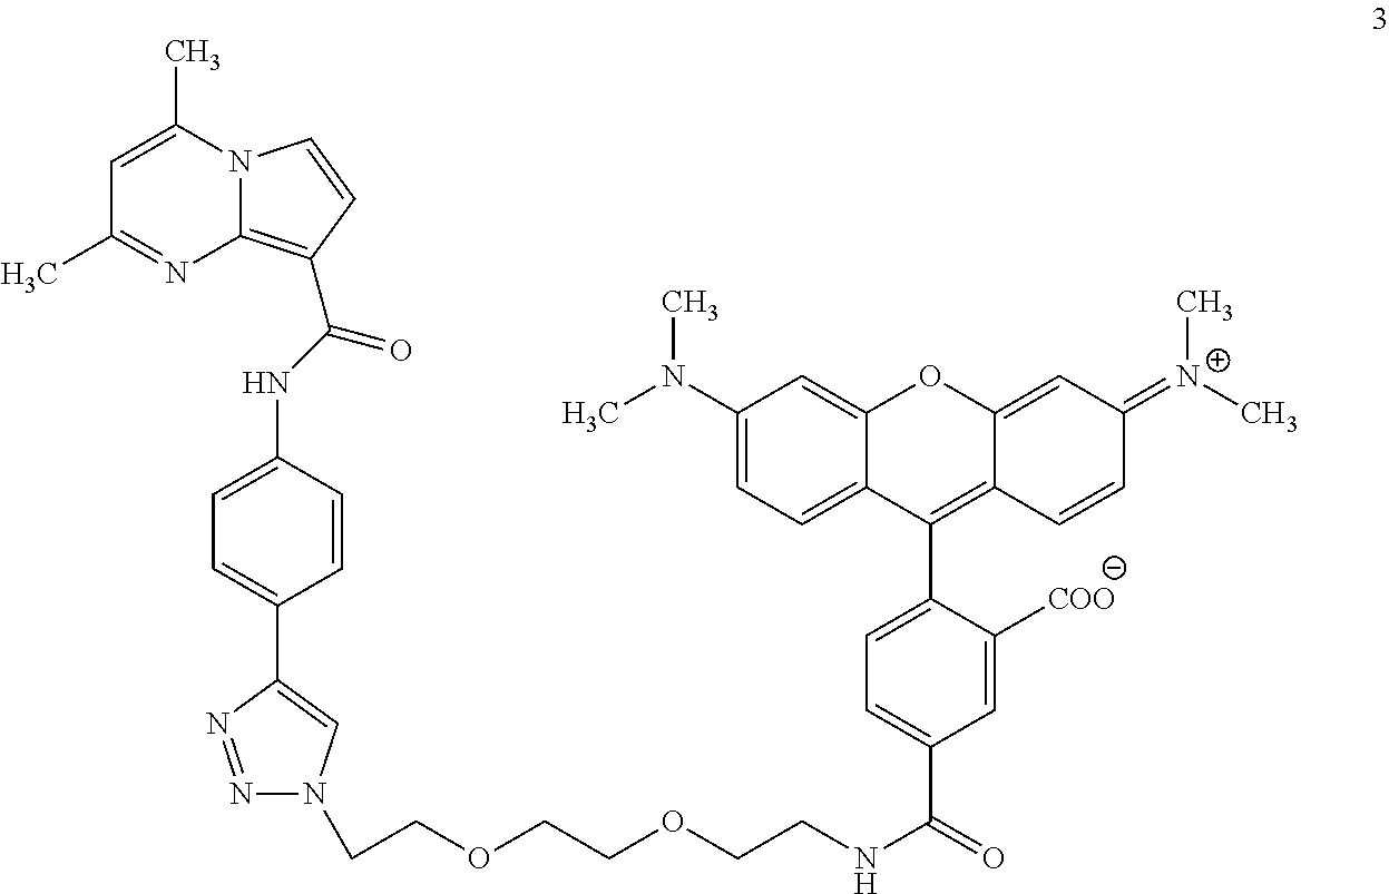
C1=C(C)N2C(=C(C(NC3=CC=C(C4=CN(CCOCCOCCNC(=O)C5=CC=C(C6=C7C(=CC(=[N+](C)C)C=C7)OC7=CC(N(C)C)=CC=C67)C([COO])=C5)N=N4)C=C3)=O)C=C2)N=C1C
